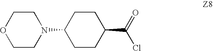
C1COCCN1C1CCC(C(=O)Cl)CC1
